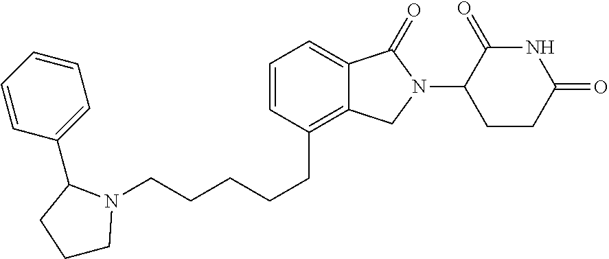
C1=CC(CCCCCN2C(C3=CC=CC=C3)CCC2)=C2C(=C1)C(=O)N(C1C(=O)NC(=O)CC1)C2
